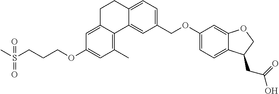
C1(OCCCS(C)(=O)=O)=CC(C)=C2C(=C1)CCC1=CC=C(COC3=CC=C4C(=C3)OCC4CC(O)=O)C=C21
